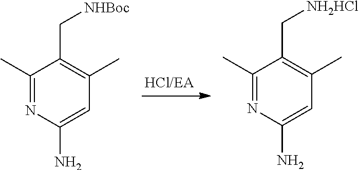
C1(C)=NC(N)=CC(C)=C1C[NHBoc].C1(C)=NC(N)=CC(C)=C1C[NH2HCl]
